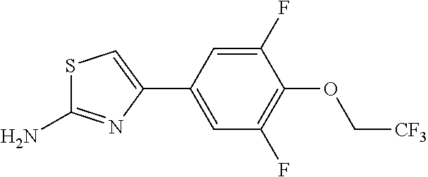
C1=C(C2=CSC(N)=N2)C=C(F)C(OC[CF3])=C1F
